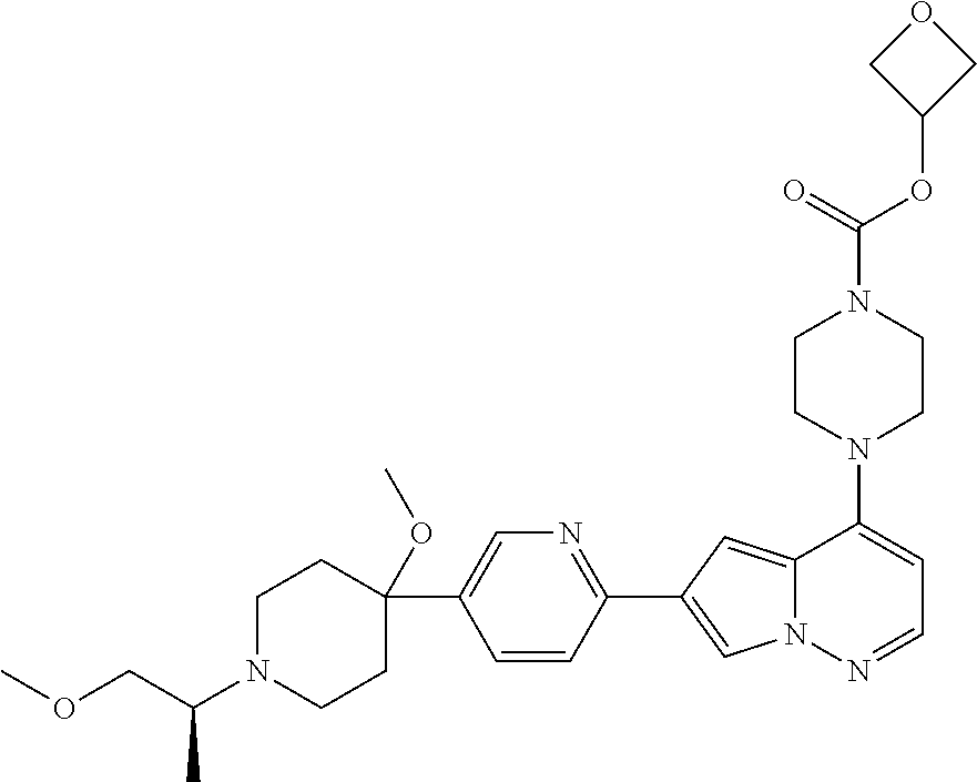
N1(C2=CC=NN3C2=CC(C2=NC=C(C4(OC)CCN(C(COC)C)CC4)C=C2)=C3)CCN(C(OC2COC2)=O)CC1
